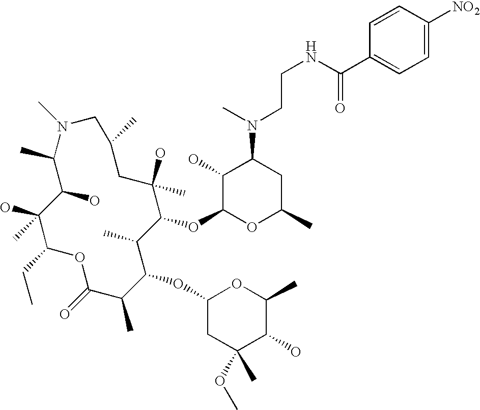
OC1C(C)N(C)CC(C)CC(O)(C)C(OC2OC(C)CC(N(C)CCNC(C3=CC=C([NO2])C=C3)=O)C2O)C(C)C(OC2CC(C)(OC)C(O)C(C)O2)C(C)C(=O)OC(CC)C1(O)C
